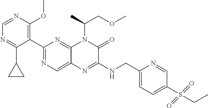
C1(C2=NC=C3C(=N2)N(C(C)COC)C(=O)C(NCC2=CC=C(S(CC)(=O)=O)C=N2)=N3)=C(OC)N=CN=C1C1CC1
